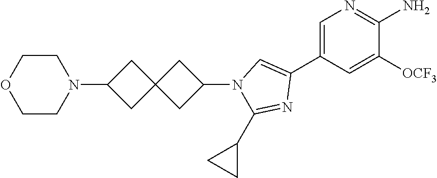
C1=C(C2=CN(C3CC4(C3)CC(N3CCOCC3)C4)C(C3CC3)=N2)C=C([OCF3])C(N)=N1
